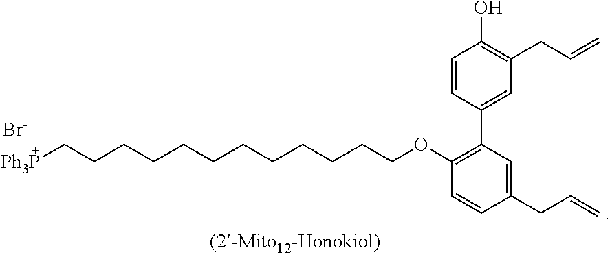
[Ph3P]CCCCCCCCCCCCOC1=C(C2=CC(CC=C)=C(O)C=C2)C=C(CC=C)C=C1.[Br-]
